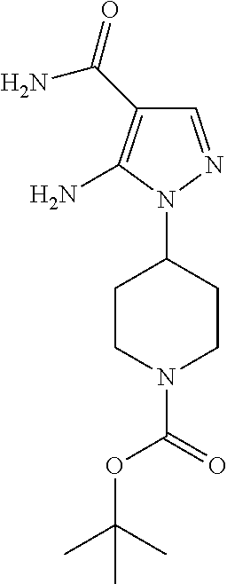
C1CN(C(OC(C)(C)C)=O)CCC1N1N=CC(C(=O)N)=C1N
